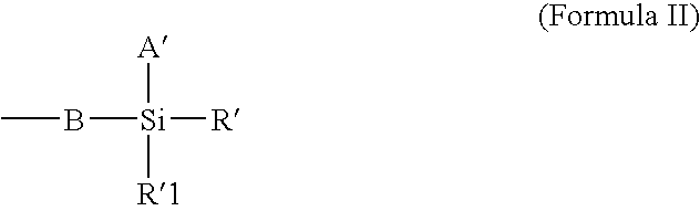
CB[Si]([R])([A])[R1]
